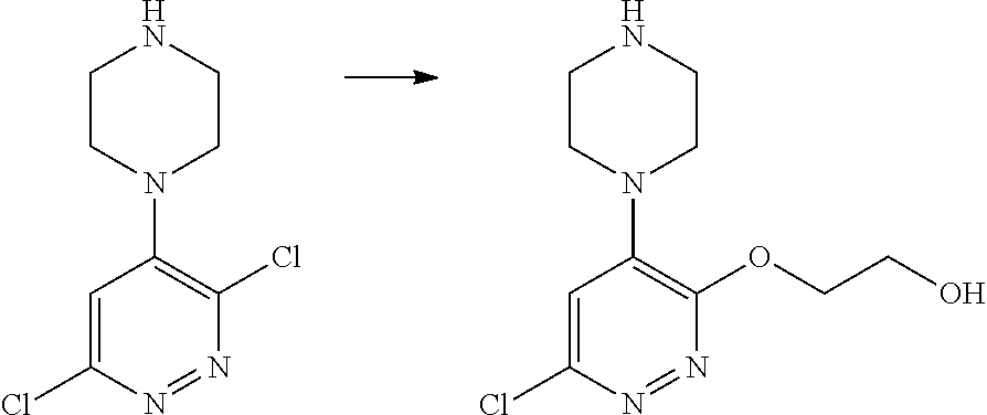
C1=C(Cl)N=NC(Cl)=C1N1CCNCC1.C1=C(Cl)N=NC(OCCO)=C1N1CCNCC1
